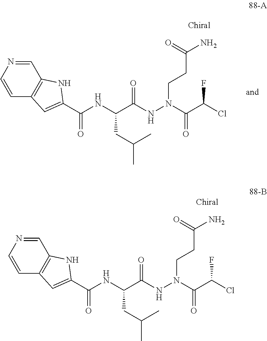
C(C(NN(C(C(Cl)F)=O)CCC(N)=O)=O)(NC(=O)C1=CC2=C(N1)C=NC=C2)CC(C)C.C(C(NN(C(C(Cl)F)=O)CCC(N)=O)=O)(NC(=O)C1=CC2=C(N1)C=NC=C2)CC(C)C
